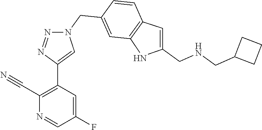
C1(C#N)=C(C2=CN(CC3=CC4=C(C=C3)C=C(CNCC3CCC3)N4)N=N2)C=C(F)C=N1
